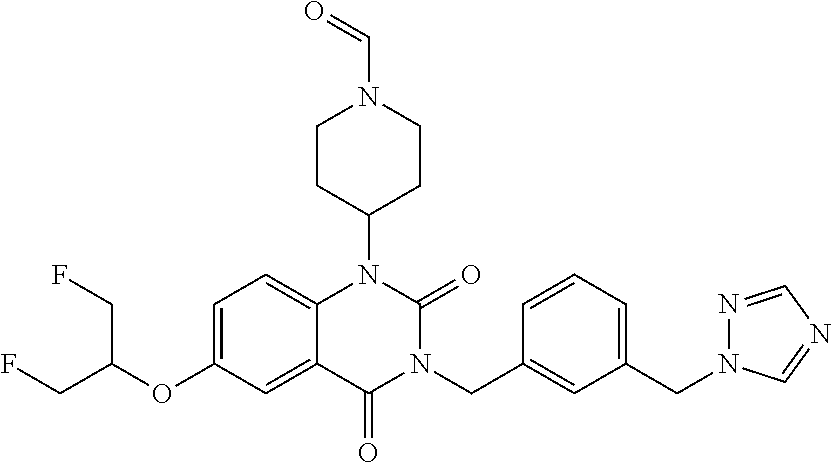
C1=C(OC(CF)CF)C=C2C(=C1)N(C1CCN(C=O)CC1)C(=O)N(CC1=CC(CN3N=CN=C3)=CC=C1)C2=O
